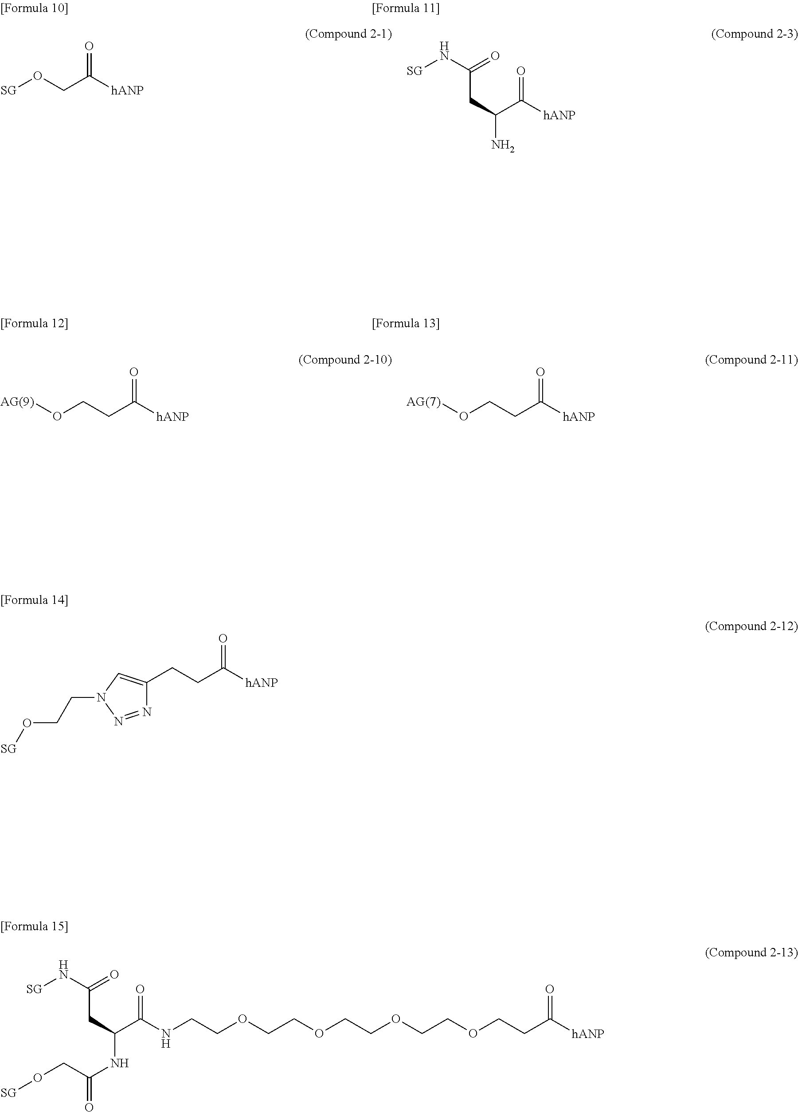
O=C([hANP])CO[SG].O=C([hANP])C(CC(N[SG])=O)N.[AG(9)]OCCC([hANP])=O.[AG(7)]OCCC([hANP])=O.N1=NN(CCO[SG])C=C1CCC([hANP])=O.[SG]NC(=O)CC(C(NCCOCCOCCOCCOCCC([hANP])=O)=O)NC(=O)CO[SG]
